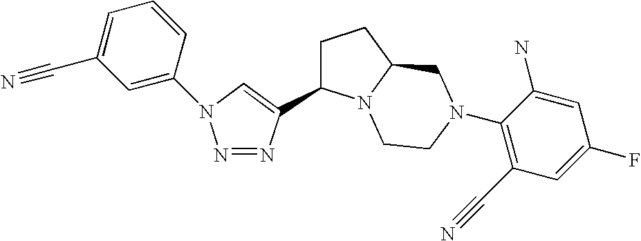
C1=C(N2N=NC(C3CCC4N3CCN(C3=C(C#N)C=C(F)C=C3N)C4)=C2)C=CC=C1C#N
